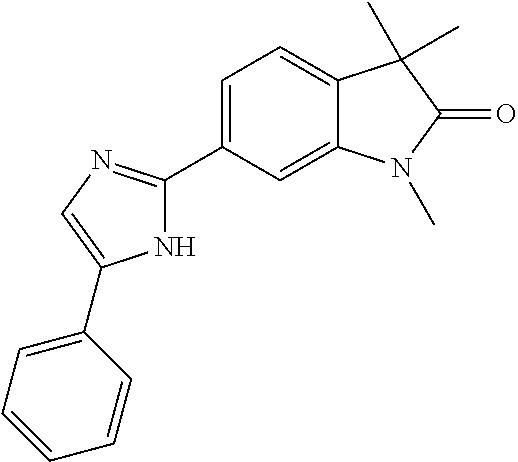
C12=CC(C3=NC=C(C4=CC=CC=C4)N3)=CC=C1C(C)(C)C(=O)N2C
